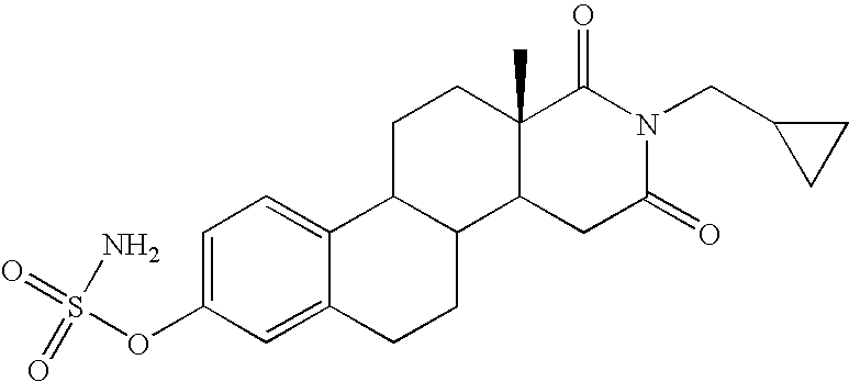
C1(OS(=O)(=O)N)=CC=C2C(=C1)CCC1C2CCC2(C)C1CC(=O)N(CC1CC1)C2=O
